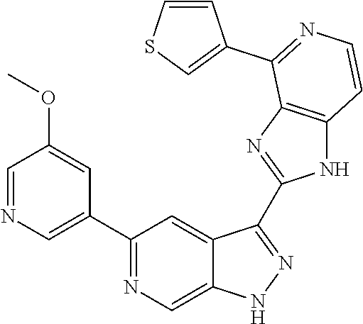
C1(C2=NC=C3C(=C2)C(C2=NC4=C(N2)C=CN=C4C2=CSC=C2)=NN3)=CN=CC(OC)=C1
